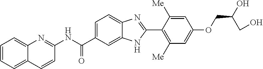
C12=CC=CC=C1C=CC(NC(C1=CC=C3C(=C1)NC(C1=C([Me])C=C(OCC(O)CO)C=C1[Me])=N3)=O)=N2
